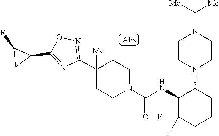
C1(C2([Me])CCN(C(=O)NC3C(F)(F)CCCC3N3CCN(C([Me])[Me])CC3)CC2)=NOC(C2C(F)C2)=N1
